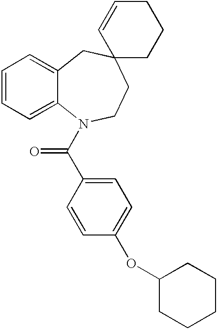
C1=CC=C2C(=C1)CC1(CCN2C(C2=CC=C(OC3CCCCC3)C=C2)=O)CCCC=C1
